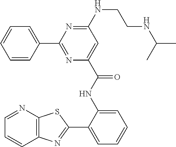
N(C1=NC(C2=CC=CC=C2)=NC(C(NC2=CC=CC=C2C2=NC3=C(N=CC=C3)S2)=O)=C1)CCNC(C)C
